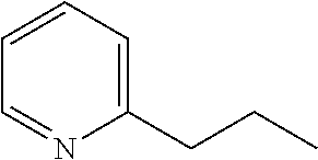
C1=CC=C(CCC)N=C1
